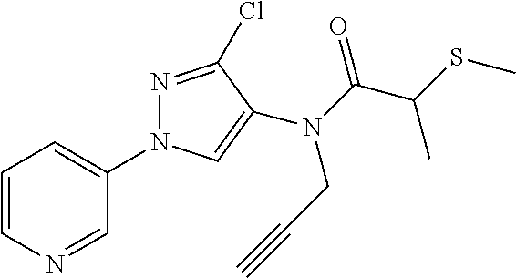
C1=CN=CC(N2N=C(Cl)C(N(CC#C)C(C(SC)C)=O)=C2)=C1
